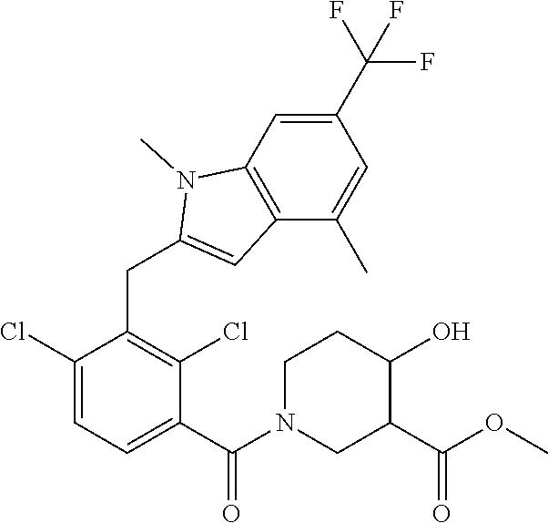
C1(Cl)=CC=C(C(N2CC(C(OC)=O)C(O)CC2)=O)C(Cl)=C1CC1=CC2=C(N1C)C=C(C(F)(F)F)C=C2C
